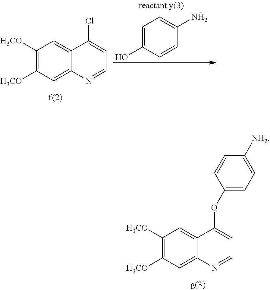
C1([H3CO])=C([H3CO])C=C2C(=C1)C(OC1=CC=C([NH2])C=C1)=CC=N2.C1([H3CO])=C([H3CO])C=C2C(=C1)C(Cl)=CC=N2.C1=C(O)C=CC(N)=C1
